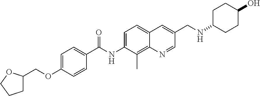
C1C(COC2=CC=C(C(NC3=CC=C4C(=C3C)N=CC(CNC3CCC(O)CC3)=C4)=O)C=C2)OCC1
